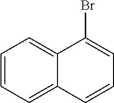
C1=CC=C2C(=C1)C(Br)=CC=C2
